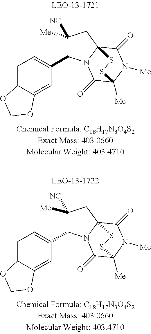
C1=C2C(=CC(C3C([Me])([NC])CC45N3C(=O)C([Me])(N([Me])C4=O)SS5)=C1)OCO2.C1=C2C(=CC(C3C([Me])([NC])CC45N3C(=O)C([Me])(N([Me])C4=O)SS5)=C1)OCO2
